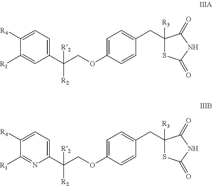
C1([R4])=CC=C(C(COC2=CC=C(CC3([R3])SC(=O)NC3=O)C=C2)([R2])[R2])C=C1[R1].C1([R4])=CC=C(C(COC2=CC=C(CC3([R3])SC(=O)NC3=O)C=C2)([R2])[R2])N=C1[R1]
